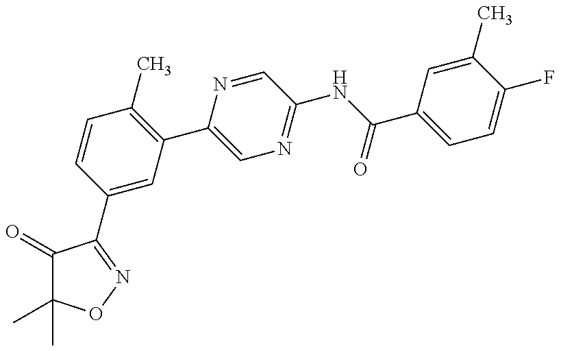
C1(=O)C(C)(C)ON=C1C1=CC(C2=CN=C(NC(=O)C3=CC=C(F)C(C)=C3)C=N2)=C(C)C=C1
